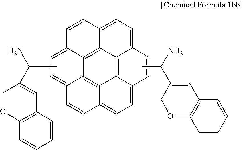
C1=CC2=CC=C3C4=C5C6=C7C(=C24)C1=CC=C7C=CC6=CC=C5C=C3.CC(N)C1=CC2=C(OC1)C=CC=C2.CC(C1=CC2=C(OC1)C=CC=C2)N
